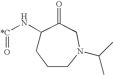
O=[*C]NC1CCCN(C(C)C)CC1=O
